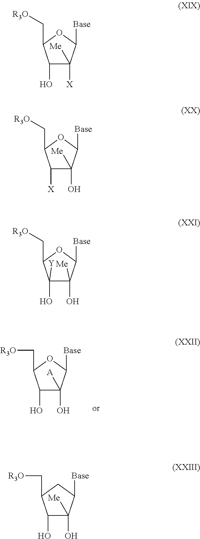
C1(O)C(O)([A])C([Base])OC1C[R3O].C1(O)([Y])C(O)([Me])C([Base])OC1C[R3O].C1(O)C([X])([Me])C([Base])OC1C[R3O].C1([X])C(O)([Me])C([Base])OC1C[R3O].C1(O)C(O)([Me])C([Base])CC1C[R3O]
